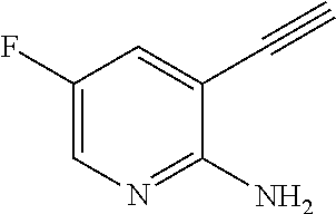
C1(F)=CN=C(N)C(C#C)=C1
